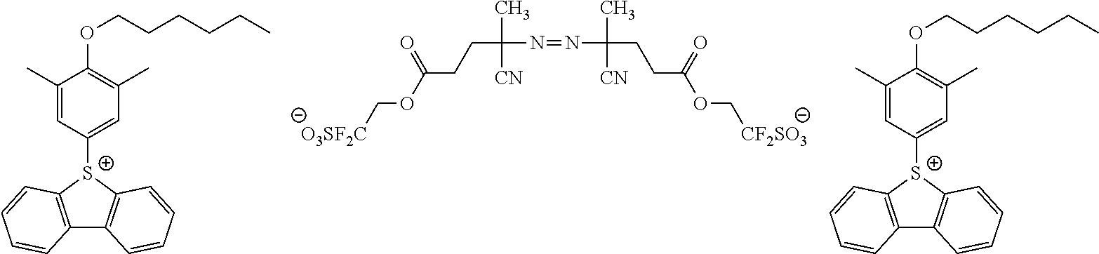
[O3SF2C]COC(CCC(N=NC(C)(CCC(OC[CF2SO3])=O)[CN])(C)[CN])=O.O(CCCCCC)C1=C(C)C=C([S+]2C3=C(C4=C2C=CC=C4)C=CC=C3)C=C1C.O(CCCCCC)C1=C(C)C=C([S+]2C3=C(C4=C2C=CC=C4)C=CC=C3)C=C1C
